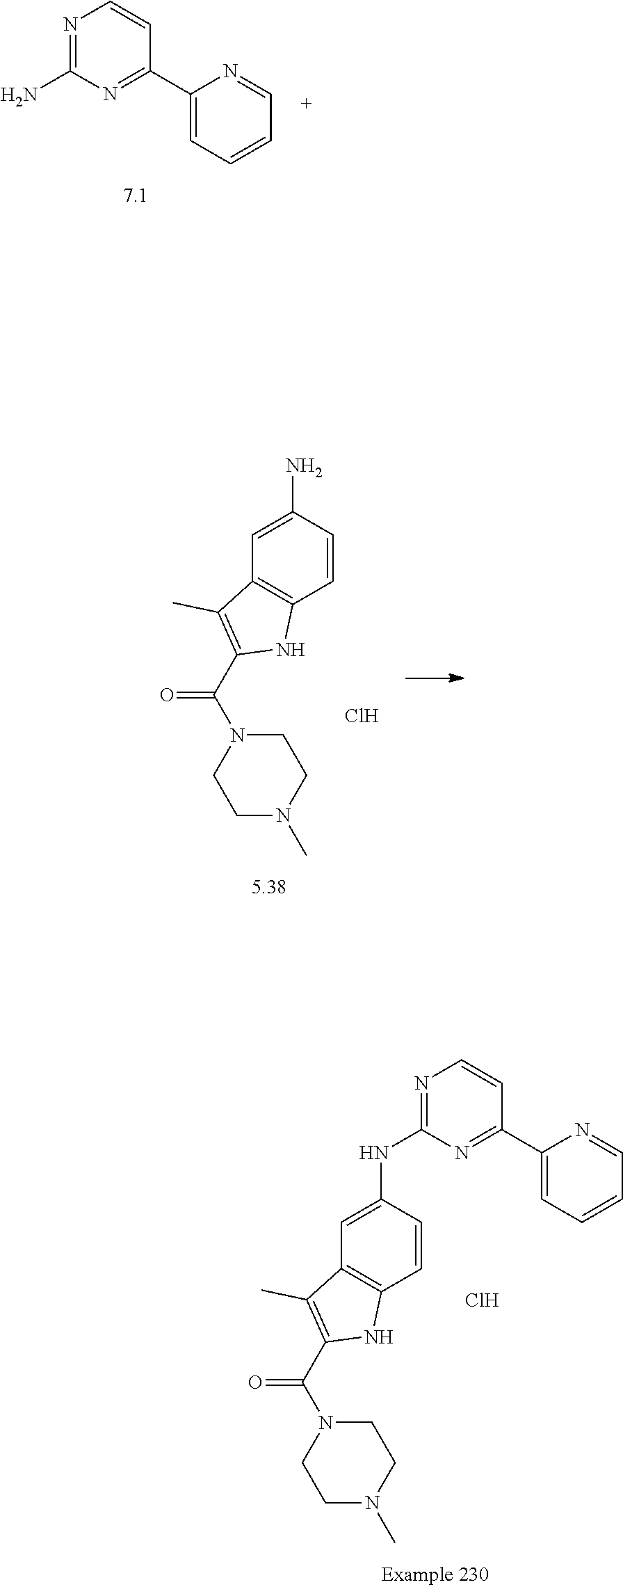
N1=C(NC2=CC3=C(C=C2)NC(C(N2CCN(C)CC2)=O)=C3C)N=C(C2=CC=CC=N2)C=C1.Cl.N1=C(N)N=C(C2=CC=CC=N2)C=C1.NC1=CC2=C(C=C1)NC(C(N1CCN(C)CC1)=O)=C2C.Cl
